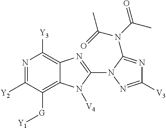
N1=C([Y2])C([G][Y1])=C2C(=C1[Y3])N=C(N1N=C([V3])N=C1N(C(=O)C)C(=O)C)N2[V4]
